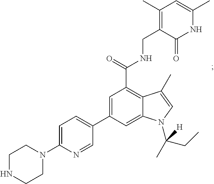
C1=C(C2=CC=C(N3CCNCC3)N=C2)C=C2C(=C1C(=O)NCC1=C(C)C=C(C)NC1=O)C(C)=CN2C(CC)(C)[H]
